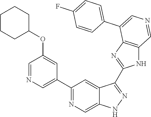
C1(C2=CN=CC(OC3CCCCC3)=C2)=NC=C2C(=C1)C(C1=NC3=C(N1)C=NC=C3C1=CC=C(F)C=C1)=NN2
